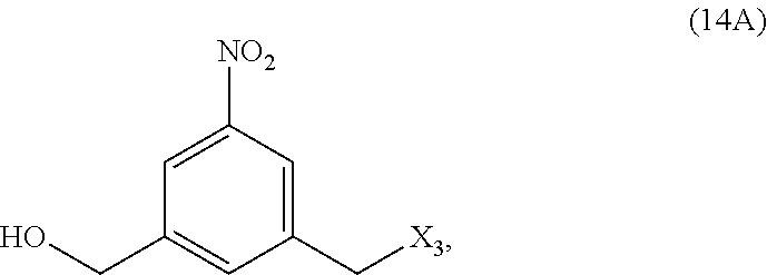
C(C1=CC(C[X3])=CC([NO2])=C1)O
